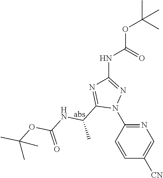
C1=CC([CN])=CN=C1N1N=C(NC(=O)OC(C)(C)C)N=C1C(NC(OC(C)(C)C)=O)C
